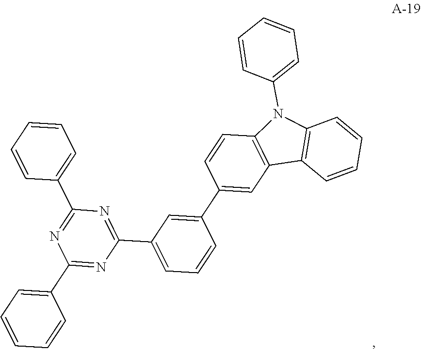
C1(C2=CC=CC=C2)=NC(C2=CC=CC(C3=CC4=C(C=C3)N(C3=CC=CC=C3)C3=C4C=CC=C3)=C2)=NC(C2=CC=CC=C2)=N1
